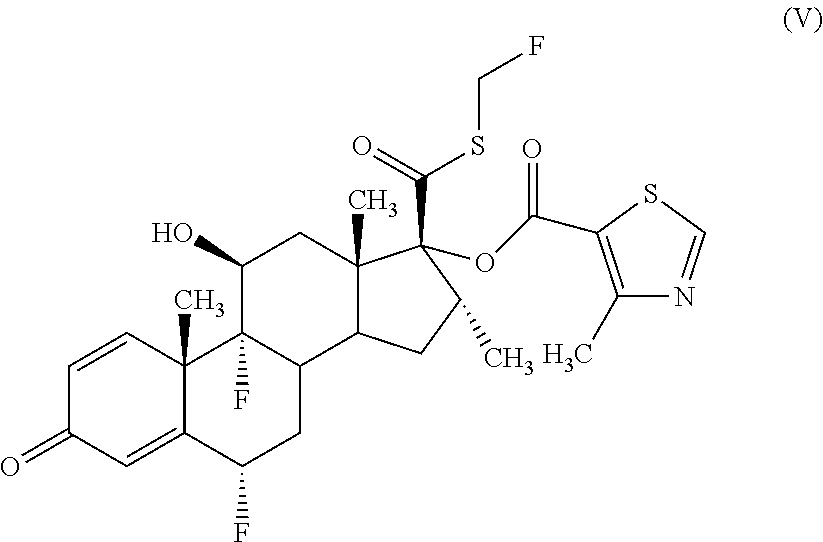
C1=CC2(C)C(=CC1=O)C(F)CC1C2(F)C(O)CC2(C)C1CC(C)C2(C(=O)SCF)OC(=O)C1=C(C)N=CS1
